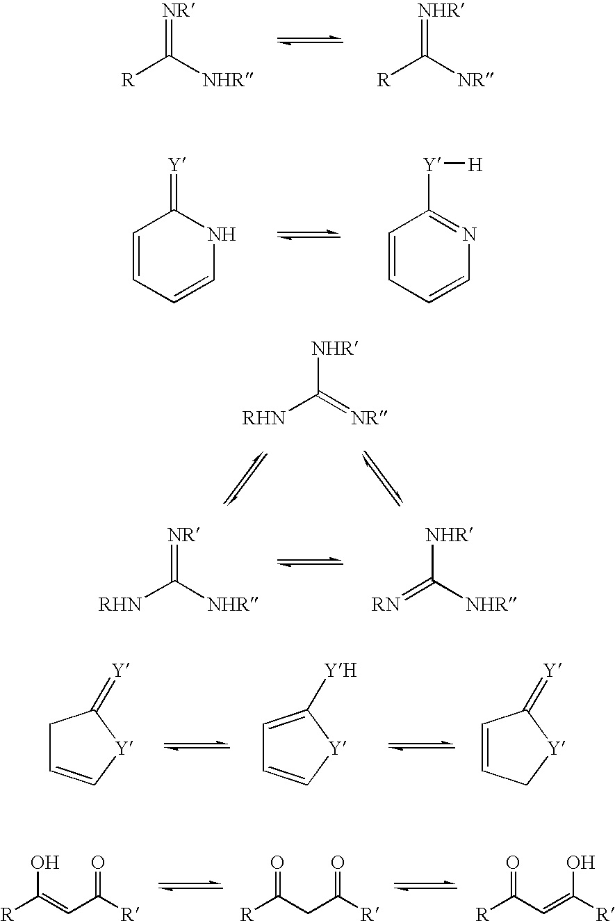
[NR]=C([NHR])[R].[NHR]=C([NR])[R].[Y]=C1C=CC=CN1.[Y](C1=NC=CC=C1)[H].[NHR]C(=[NR])[RHN].[NR]=C([NHR])[RHN].[NHR]C([NHR])=[RN].C1C=C[Y]C1=[Y].C1=C([YH])[Y]C=C1.C1=CC[Y]C1=[Y].[R]C(=CC([R])=O)O.[R]C(CC([R])=O)=O.[R]C(C=C([R])O)=O
